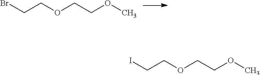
BrCCOCCOC.ICCOCCOC
